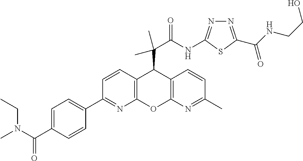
N(C(C1=CC=C(C2=NC3=C(C=C2)C(C(C(NC2=NN=C(C(NCCO)=O)S2)=O)(C)C)C2=C(O3)N=C(C)C=C2)C=C1)=O)(C)CC
